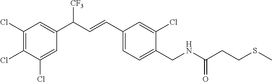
C1(Cl)=CC(C(C=CC2=CC=C(CNC(CCSC)=O)C(Cl)=C2)[CF3])=CC(Cl)=C1Cl
